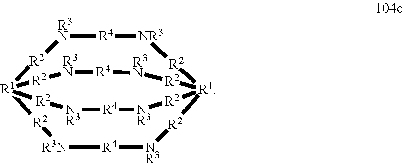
[R3N]1[R4][NR3][R2][R1]23[R2][NR3][R4][R3N][R2][R1]([R2]1)([R2][NR3][R4][NR3][R2]2)[R2][R3N][R4][R3N][R2]3
